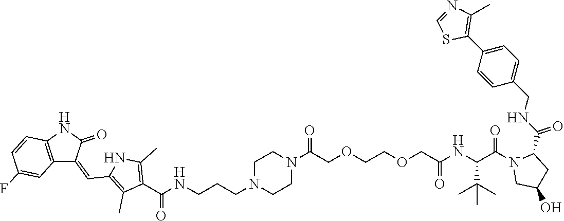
C1=NC(C)=C(C2=CC=C(CNC(=O)C3N(C(C(NC(COCCOCC(N4CCN(CCCNC(C5=C(C)NC(C=C6C7=C(C=CC(F)=C7)NC6=O)=C5C)=O)CC4)=O)=O)C(C)(C)C)=O)CC(O)C3)C=C2)S1
